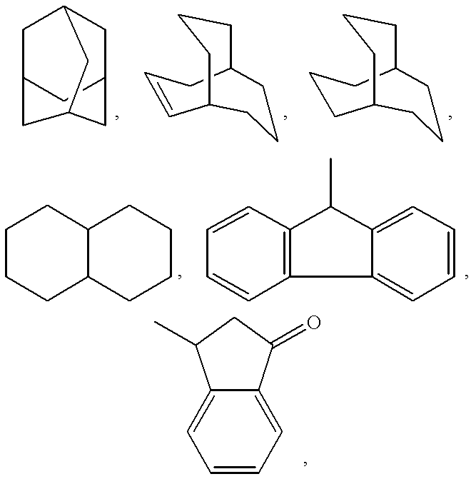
C1C2CC3CC1CC(C2)C3.C1=CCC2CCCC1CCC2.C1C2CCCC(CC1)CCC2.C1CCC2C(C1)CCCC2.C12=C(C3=CC=CC=C3C1C)C=CC=C2.C1=CC=C2C(=C1)C(C)CC2=O
